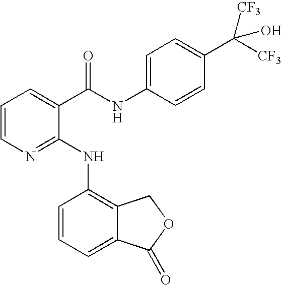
C1=CN=C(NC2=C3C(=CC=C2)C(=O)OC3)C(C(NC2=CC=C(C([CF3])([CF3])O)C=C2)=O)=C1
